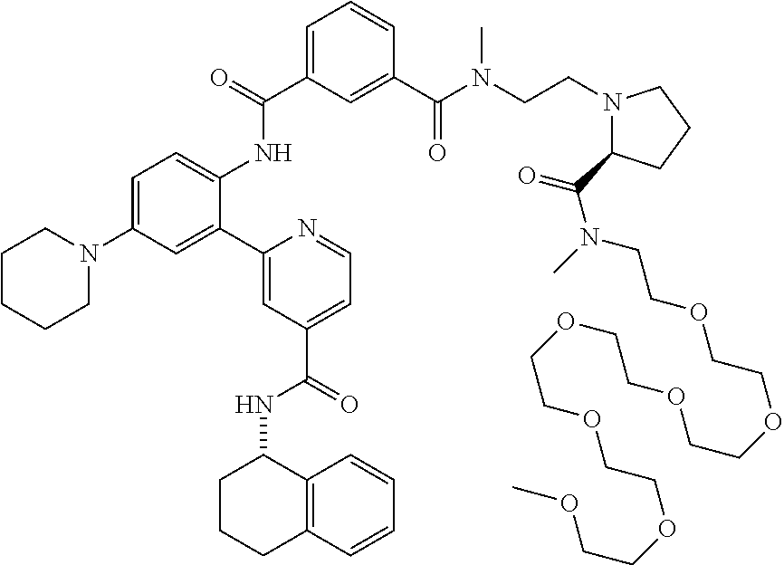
C1=C(N2CCCCC2)C=C(C2=CC(C(=O)NC3CCCC4=C3C=CC=C4)=CC=N2)C(NC(C2=CC=CC(C(N(CCN3C(C(=O)N(CCOCCOCCOCCOCCOCCOCCOC)C)CCC3)C)=O)=C2)=O)=C1
